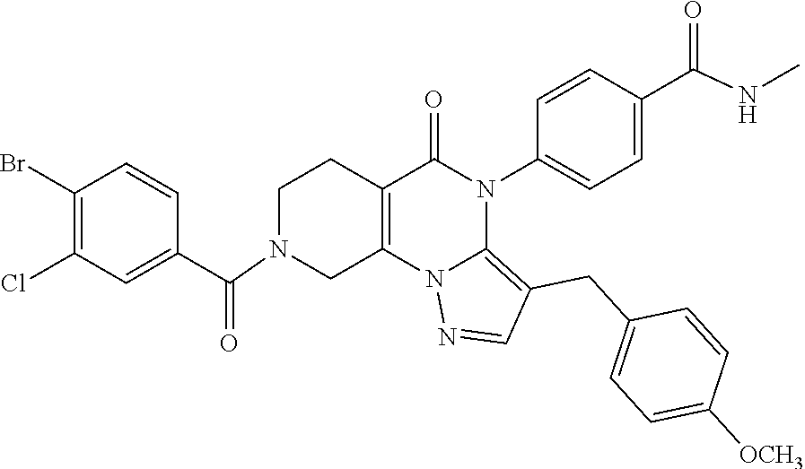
C1(Br)=C(Cl)C=C(C(=O)N2CC3=C(CC2)C(=O)N(C2=CC=C(C(NC)=O)C=C2)C2=C(CC4=CC=C([OCH3])C=C4)C=NN32)C=C1
